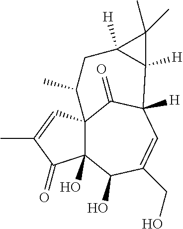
C12(O)C3(C=C(C)C1=O)C(=O)C([H])(C=C(CO)C2O)C1([H])C([H])(CC3C)C1(C)C
